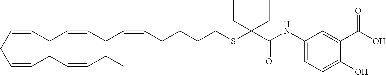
C(CCCSC(C(NC1=CC=C(O)C(C(O)=O)=C1)=O)(CC)CC)C=CCC=CCC=CCC=CCC=CCC
